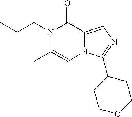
N1(CCC)C(C)=CN2C(=CN=C2C2CCOCC2)C1=O
